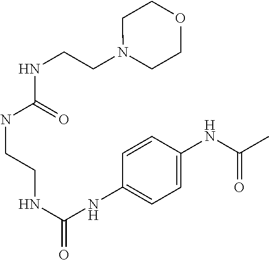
C1=CC(NC(=O)NCCNC(NCCN2CCOCC2)=O)=CC=C1NC(C)=O
